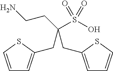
NCCC(CC1=CC=CS1)(S(O)(=O)=O)CC1=CC=CS1
